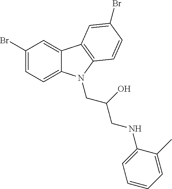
C1(Br)=CC=C2C(=C1)C1=C(N2CC(CNC2=CC=CC=C2C)O)C=CC(Br)=C1
